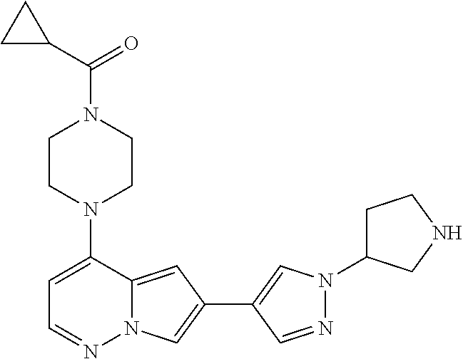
C1CN(C2=CC=NN3C2=CC(C2=CN(C4CCNC4)N=C2)=C3)CCN1C(C1CC1)=O
